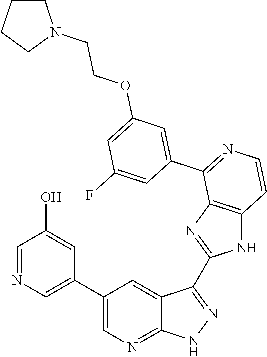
C1=NC=C(C2=CN=C3C(=C2)C(C2=NC4=C(N2)C=CN=C4C2=CC(OCCN4CCCC4)=CC(F)=C2)=NN3)C=C1O
